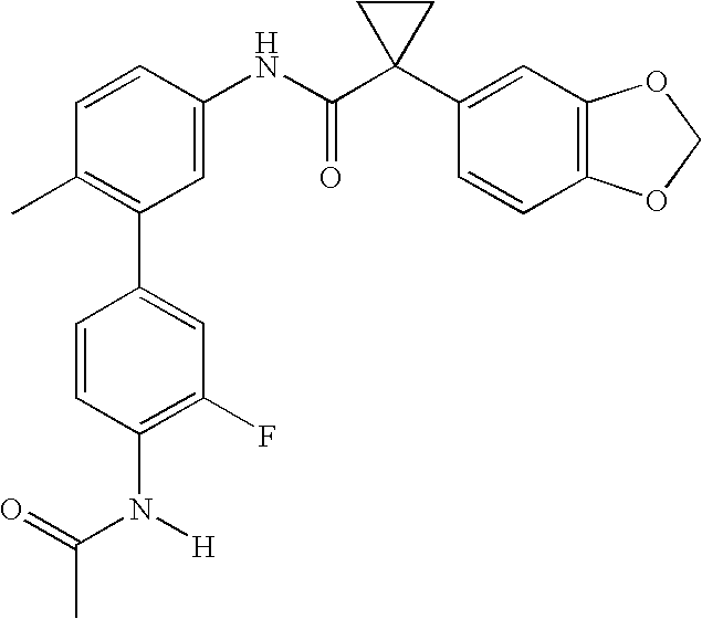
C1(NC(C2(C3=CC4=C(C=C3)OCO4)CC2)=O)=CC(C2=CC(F)=C(N([H])C(=O)C)C=C2)=C(C)C=C1
